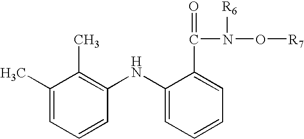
C1=CC(NC2=CC=CC=C2C(N(O[R7])[R6])=O)=C(C)C(C)=C1
